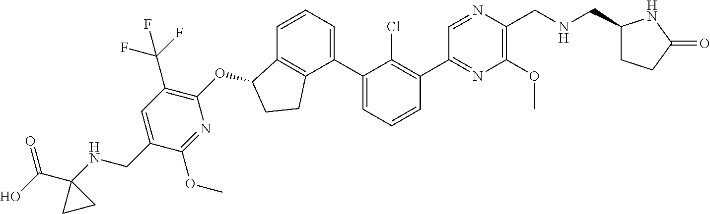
N1=C(C2=C(Cl)C(C3=CC=CC4=C3CCC4OC3=C(C(F)(F)F)C=C(CNC4(C(=O)O)CC4)C(OC)=N3)=CC=C2)C=NC(CNCC2CCC(=O)N2)=C1OC
